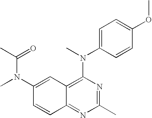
C1(N(C)C(C)=O)=CC2=C(N(C3=CC=C(OC)C=C3)C)N=C(C)N=C2C=C1
